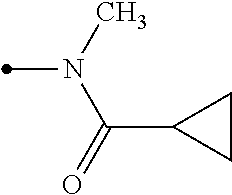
N(C)(C(=O)C1CC1)C
